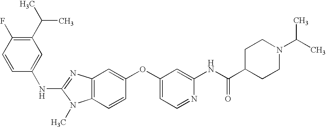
C1(C(C)C)=C(F)C=CC(NC2=NC3=C(N2C)C=CC(OC2=CC=NC(NC(C4CCN(C(C)C)CC4)=O)=C2)=C3)=C1
